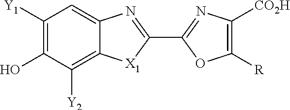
C1([Y1])=C(O)C([Y2])=C2C(=C1)N=C(C1=NC([CO2H])=C([R])O1)[X1]2
